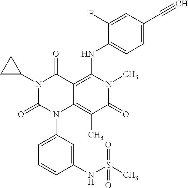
N1(C2CC2)C(=O)N(C2=CC=CC(NS(C)(=O)=O)=C2)C2=C(C)C(=O)N(C)C(NC3=CC=C(C#C)C=C3F)=C2C1=O
